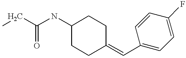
C1(NC(CC)=O)CCC(=CC2=CC=C(F)C=C2)CC1
